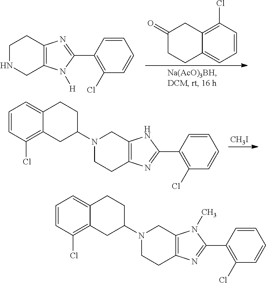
N1(C2CCC3=CC=CC(Cl)=C3C2)CCC2=C(C1)N(C)C(C1=C(Cl)C=CC=C1)=N2.C1NCC2=C(C1)N=C(C1=C(Cl)C=CC=C1)N2[H].C1(=O)CCC2=CC=CC(Cl)=C2C1.N1(C2CCC3=CC=CC(Cl)=C3C2)CCC2=C(C1)NC(C1=C(Cl)C=CC=C1)=N2.[CH3I]
